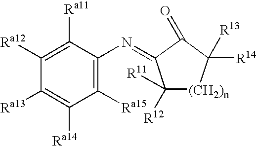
C1([Ra15])=C(N=C2C([R12])([R11])[(CH2)n]C([R13])([R14])C2=O)C([Ra11])=C([Ra12])C([Ra13])=C1[Ra14]
